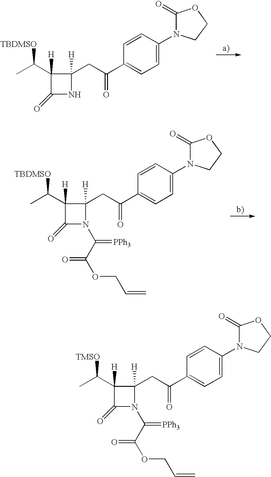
C1(=O)N(C2=CC=C(C(CC3([H])C(C(C)[TBDMSO])([H])C(=O)N3)=O)C=C2)CCO1.C1(=O)N(C2=CC=C(C(CC3([H])C(C(C)[TBDMSO])([H])C(=O)N3C(C(OCC=C)=O)=[PPh3])=O)C=C2)CCO1.C1(=O)N(C2=CC=C(C(CC3([H])C(C(C)[TMSO])([H])C(=O)N3C(C(OCC=C)=O)=[PPh3])=O)C=C2)CCO1
